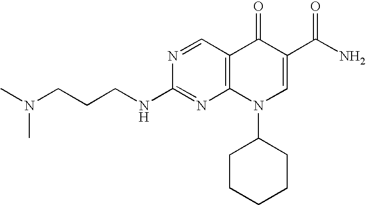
N1=CC2=C(N=C1NCCCN(C)C)N(C1CCCCC1)C=C(C(N)=O)C2=O
